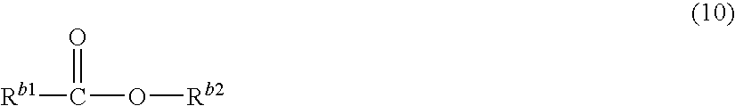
[Rb1]C(O[Rb2])=O
